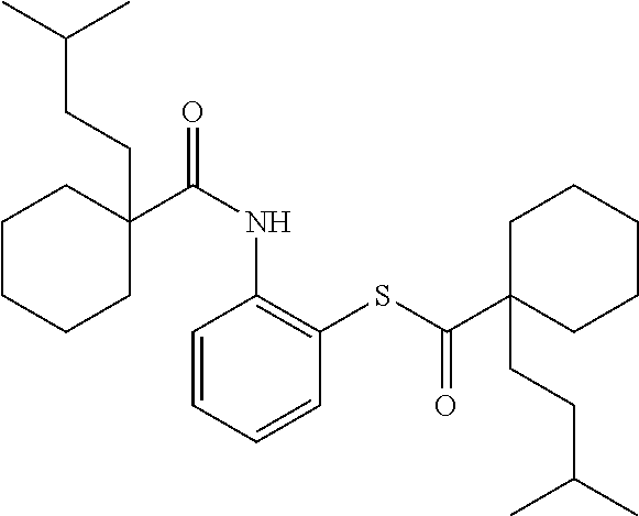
C1C(C(NC2=C(SC(C3(CCC(C)C)CCCCC3)=O)C=CC=C2)=O)(CCC(C)C)CCCC1
